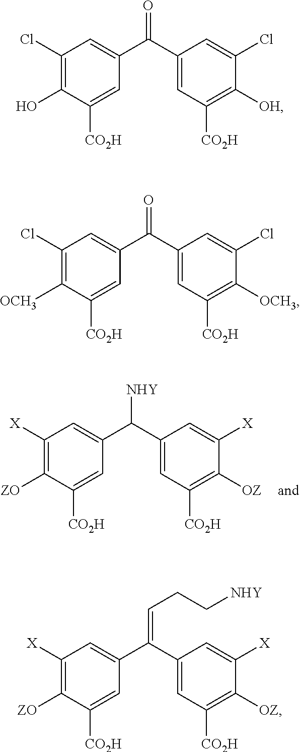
C1([X])=C([ZO])C([CO2H])=CC(C(C2=CC([CO2H])=C([OZ])C([X])=C2)[NHY])=C1.C1(Cl)=C(O)C([CO2H])=CC(C(C2=CC([CO2H])=C([OH])C(Cl)=C2)=O)=C1.C1(Cl)=C([OCH3])C([CO2H])=CC(C(C2=CC([CO2H])=C([OCH3])C(Cl)=C2)=O)=C1.C1([X])=C([ZO])C([CO2H])=CC(C(C2=CC([CO2H])=C([OZ])C([X])=C2)=CCC[NHY])=C1
